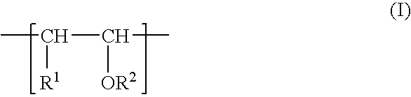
CC(C([OR2])C)[R1]
